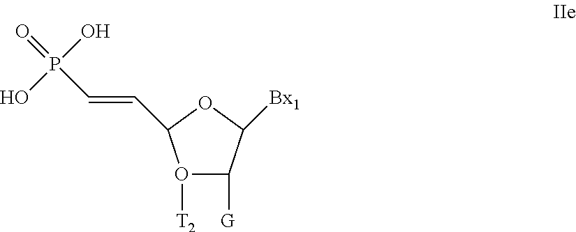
O1([T2])C([G])C([Bx1])OC1C=CP(O)(=O)O
